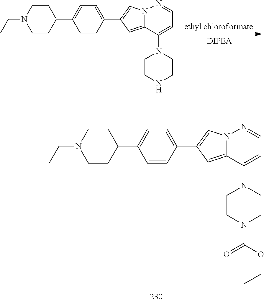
C1CN(CC)CCC1C1=CC=C(C2=CN3C(=C2)C(N2CCN(C(OCC)=O)CC2)=CC=N3)C=C1.C1CN(CC)CCC1C1=CC=C(C2=CN3C(=C2)C(N2CCNCC2)=CC=N3)C=C1
